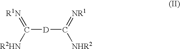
[D](C(=[NR1])[NHR2])C(=[R1N])[R2HN]
